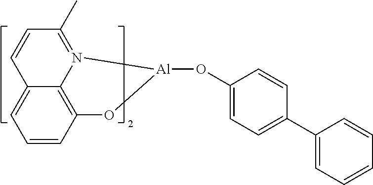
C1=CC2=CC=CC3=C2N(=C1C)[Al](OC1=CC=C(C2=CC=CC=C2)C=C1)O3
